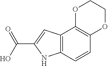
C12=C(C=C(C(O)=O)N1)C1=C(C=C2)OCCO1
